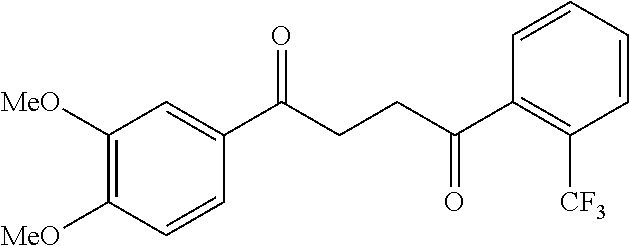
C1(C(CCC(C2=C([CF3])C=CC=C2)=O)=O)=CC([MeO])=C([MeO])C=C1
